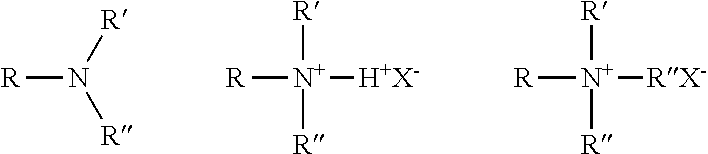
[R][N+]([R])([R])[RX-].[R]N([R])[R].[R][N+]([R])([R])[H+X-]
